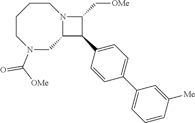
C1CCCN(C([OMe])=O)CC2N1C(C[OMe])C2C1=CC=C(C2=CC=CC([Me])=C2)C=C1
